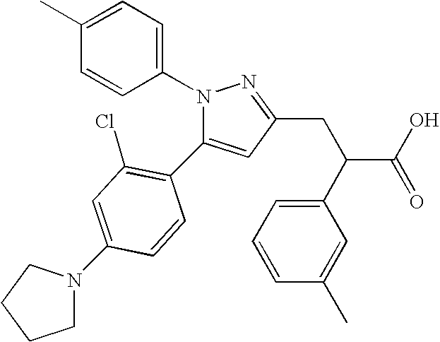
C1=C(C2=C(Cl)C=C(N3CCCC3)C=C2)N(C2=CC=C(C)C=C2)N=C1CC(C1=CC=CC(C)=C1)C(O)=O
